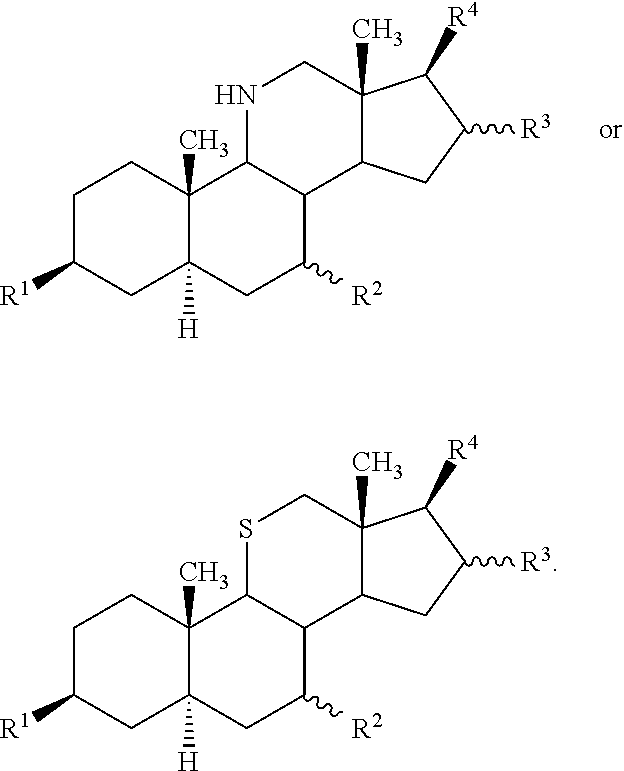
C1C([R1])CC2([H])C(C)(C1)C1C(C([R2])C2)C2C(C)(CS1)C([R4])C([R3])C2.C1C([R1])CC2([H])C(C)(C1)C1C(C([R2])C2)C2C(C)(CN1)C([R4])C([R3])C2
